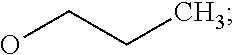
OCCC
